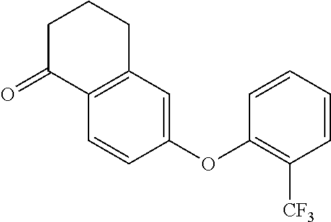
C1=CC(OC2=C([CF3])C=CC=C2)=CC2=C1C(=O)CCC2
